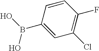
C1=CC(B(O)O)=CC(Cl)=C1F
